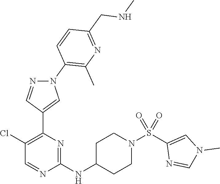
C1(Cl)=C(C2=CN(C3=C(C)N=C(CNC)C=C3)N=C2)N=C(NC2CCN(S(C3=CN(C)C=N3)(=O)=O)CC2)N=C1
